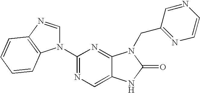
C12=CN=C(N3C=NC4=C3C=CC=C4)N=C1N(CC1=NC=CN=C1)C(=O)N2
